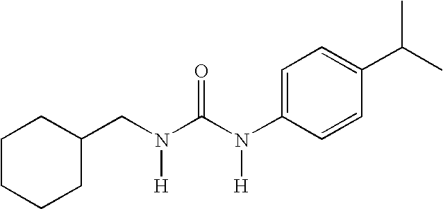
C1CCCC(CN(C(N(C2=CC=C(C(C)C)C=C2)[H])=O)[H])C1
